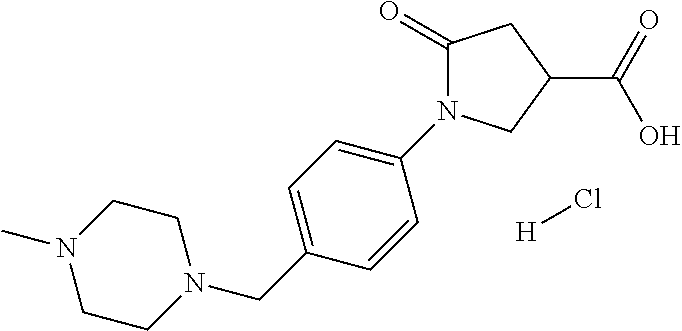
C1(=O)N(C2=CC=C(CN3CCN(C)CC3)C=C2)CC(C(=O)O)C1.[H]Cl
